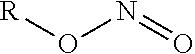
[R]ON=O
